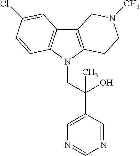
C12=C(N(CC(C3=CN=CN=C3)(O)C)C3=C1C=C(Cl)C=C3)CCN(C)C2
